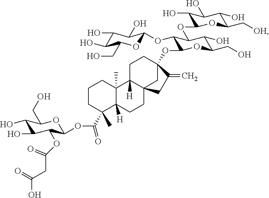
C12(C)C([H])(CCC34C1([H])CCC(OC1C(OC5OC(CO)C(O)C(O)C5O)C(OC5C(O)C(O)C(O)C(C[OH])O5)C(O)C(CO)O1)(C3)C(=C)C4)C(C(OC1OC(CO)C(O)C(O)C1OC(CC(O)=O)=O)=O)(C)CCC2
